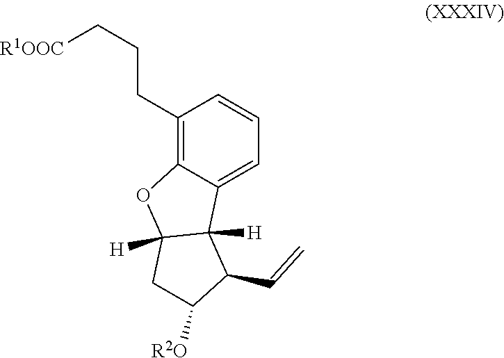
C1(CCC[R1OOC])=C2C(=CC=C1)C1([H])C([H])(O2)CC([R2O])C1C=C
